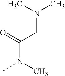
C(N(C)C)(=O)CN(C)C
